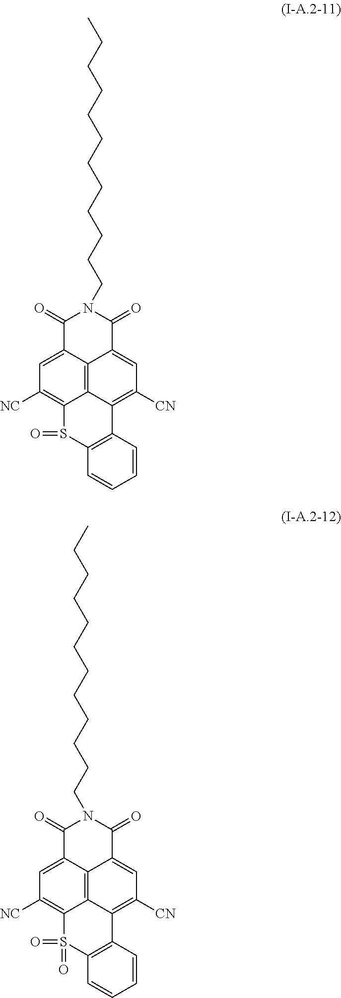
C1(=O)C2=CC([NC])=C3C4=C2C(=CC([CN])=C4C2=C(C=CC=C2)S3=O)C(=O)N1CCCCCCCCCCCC.C1(=O)C2=CC([NC])=C3C4=C2C(=CC([CN])=C4C2=C(C=CC=C2)S3(=O)=O)C(=O)N1CCCCCCCCCCCC
